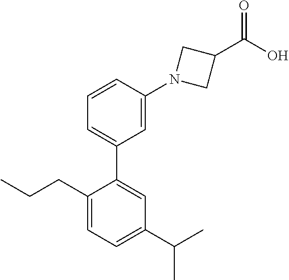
C1=CC(N2CC(C(O)=O)C2)=CC(C2=CC(C(C)C)=CC=C2CCC)=C1
